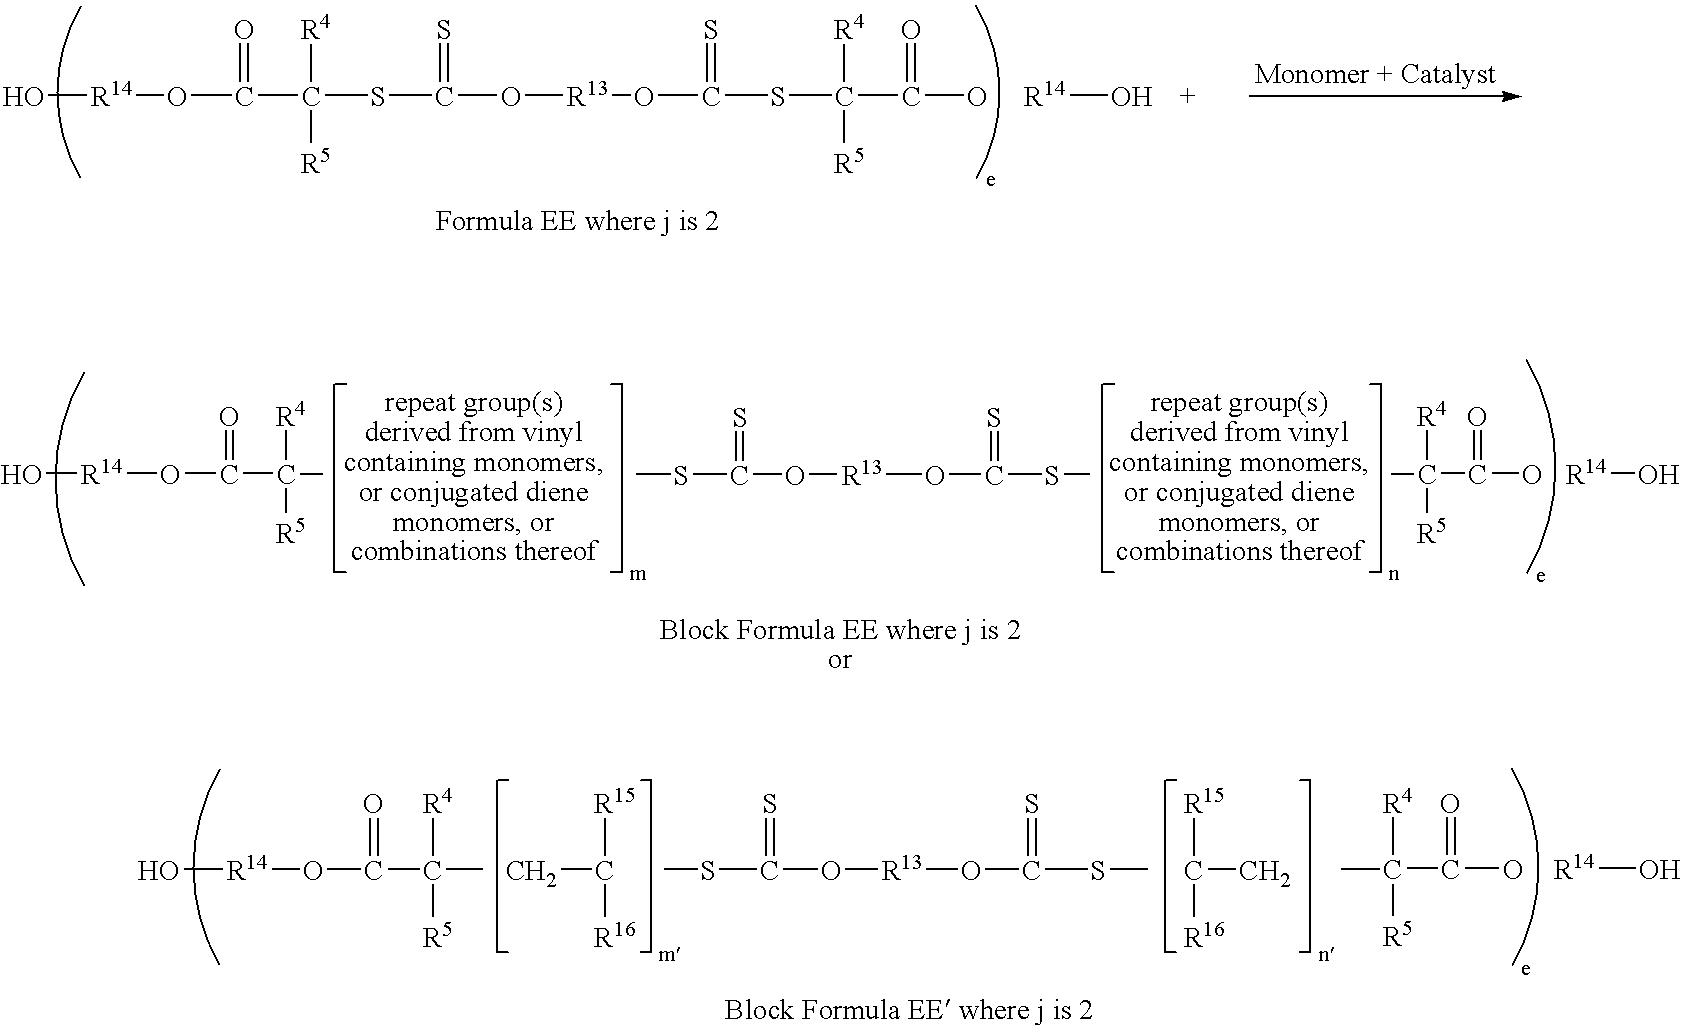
[R14]O.[R14](OC(C([R4])([R5])SC(O[R13]OC(=S)SC(C(O)=O)([R4])[R5])=S)=O)O.[R14](OC(C(C)([R4])[R5])=O)O.S(C(O[R13]OC(SC)=S)=S)C.[R14]O.OC(C(C)([R4])[R5])=O.[R14](OC(C([R4])([R5])C)=O)O.S(C(O[R13]OC(=S)SC)=S)C.C([R15])([R16])C.C([R15])([R16])C.[R14]O.OC(C(C)([R4])[R5])=O
